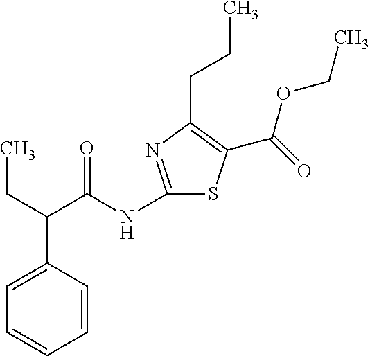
C(C(C(NC1=NC(CCC)=C(C(OCC)=O)S1)=O)C1=CC=CC=C1)C
